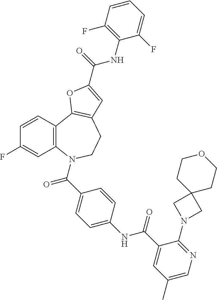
C1=CC2=C(C=C1F)N(C(=O)C1=CC=C(NC(=O)C3=CC(C)=CN=C3N3CC4(C3)CCOCC4)C=C1)CCC1=C2OC(C(=O)NC2=C(F)C=CC=C2F)=C1
